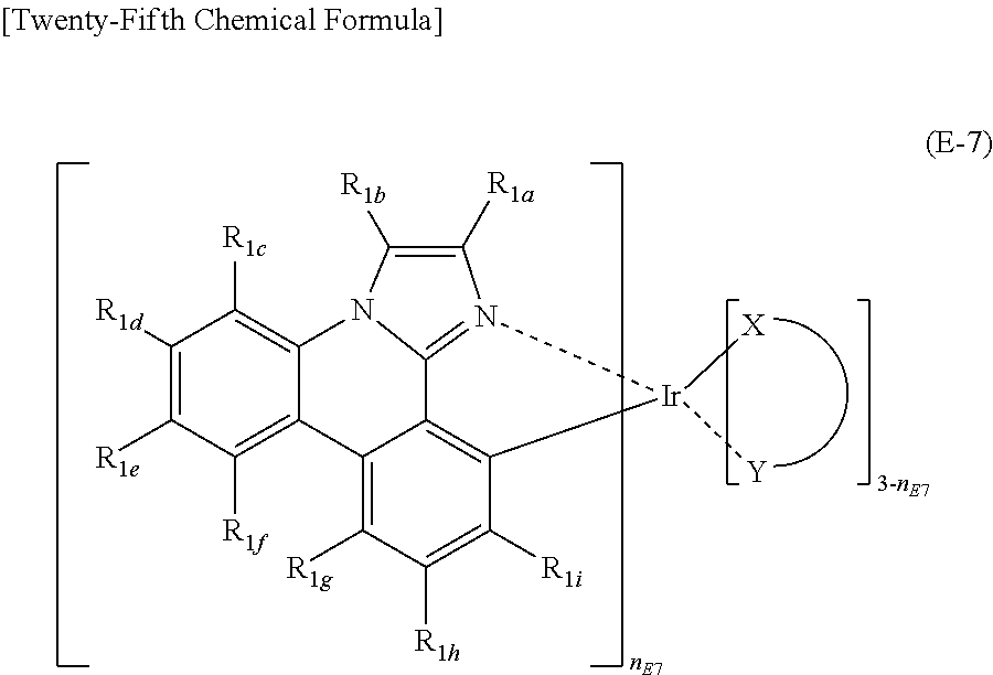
C12=C3C([R1i])=C([R1h])C([R1g])=C1C1=C([R1f])C([R1e])=C([R1d])C([R1c])=C1N1C([R1b])=C([R1a])N(=C21)[Ir]3([Y])[X]
